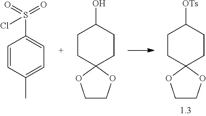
C1CC2(CCC1[OTs])OCCO2.C1=CC(C)=CC=C1S(=O)(=O)Cl.C1CC2(CCC1O)OCCO2
